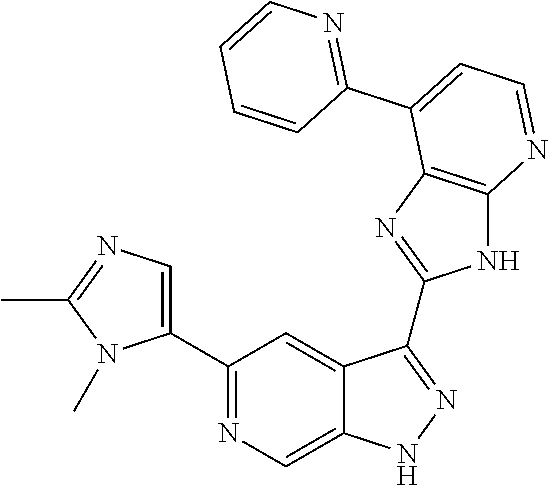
C1(C2=NC=C3C(=C2)C(C2=NC4=C(N2)N=CC=C4C2=NC=CC=C2)=NN3)=CN=C(C)N1C
